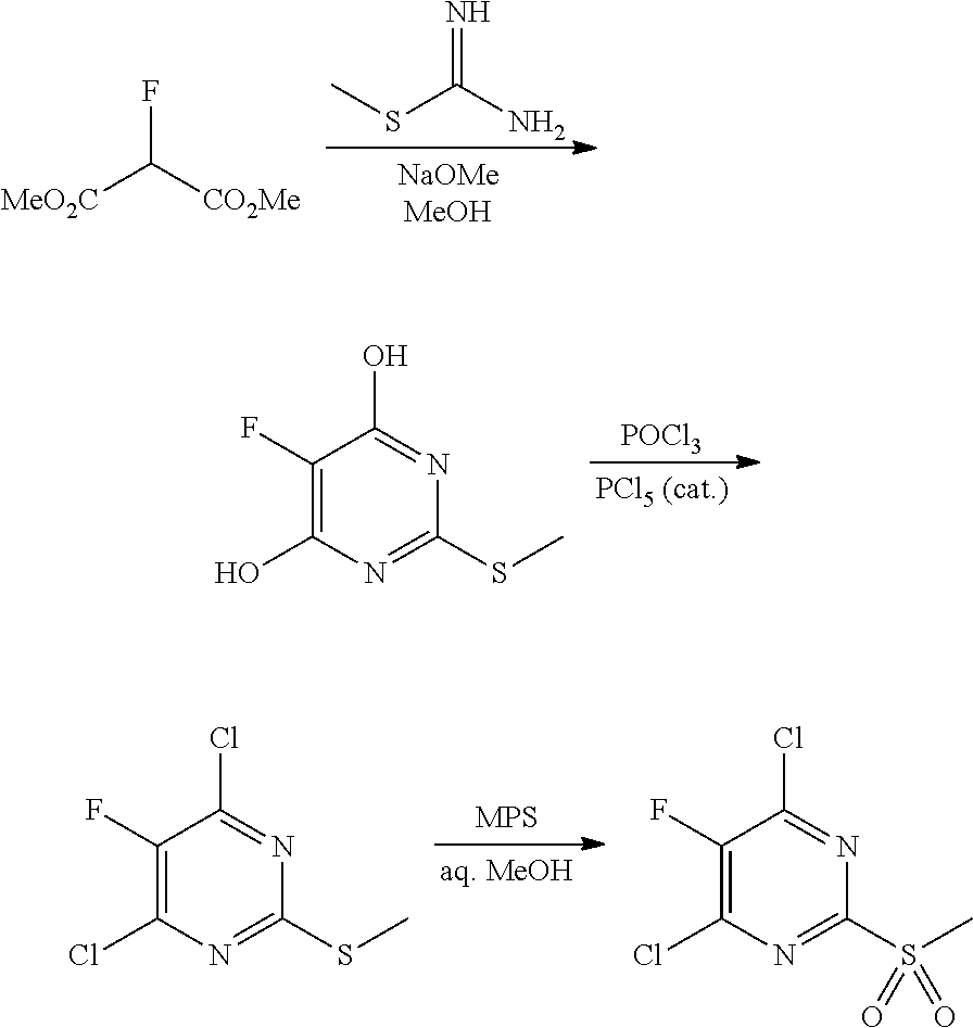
S(C(N)=N)C.[MeO2C]C([CO2Me])F.[POCl3].C1(F)=C(O)N=C(SC)N=C1O.[MPS].C1(F)=C(Cl)N=C(SC)N=C1Cl.C1(F)=C(Cl)N=C(S(C)(=O)=O)N=C1Cl
